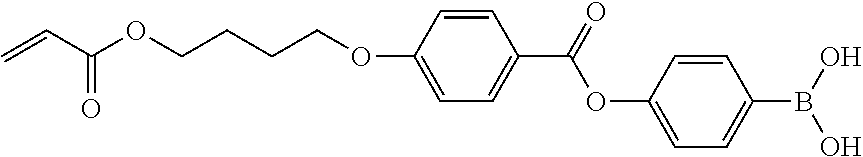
O(C1=CC=C(C(OC2=CC=C(B(O)O)C=C2)=O)C=C1)CCCCOC(C=C)=O
